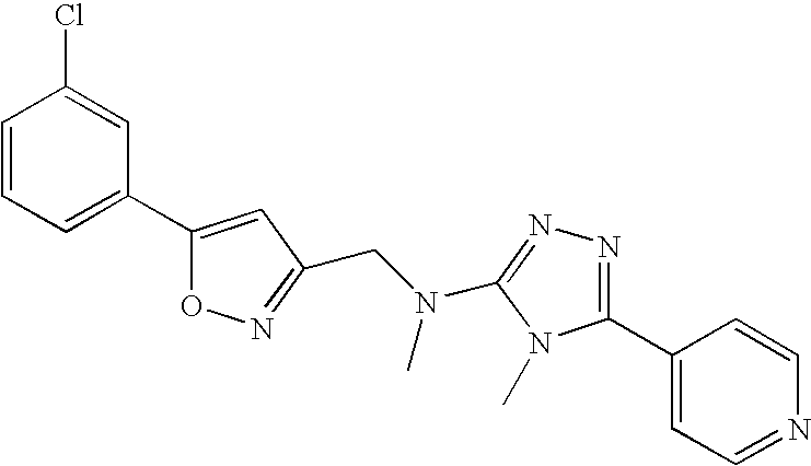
C1=CC=C(C2=CC(CN(C)C3=NN=C(C4=CC=NC=C4)N3C)=NO2)C=C1Cl
